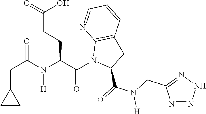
C(C1CC1)C(N(C(C(N1C(C(=O)N(CC2=NNN=N2)[H])CC2=C1N=CC=C2)=O)CCC(=O)O)[H])=O
